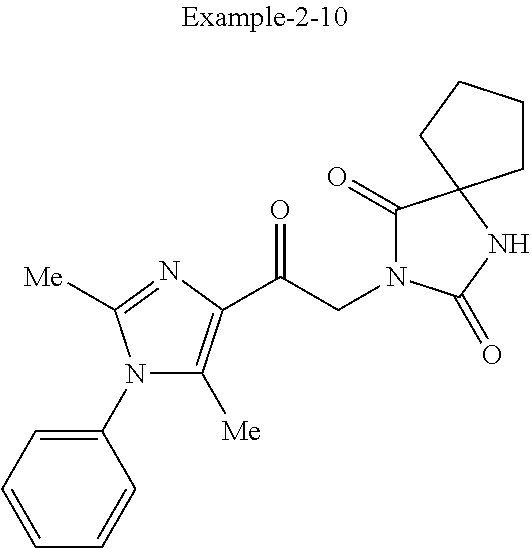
C1(N2C([Me])=C(C(CN3C(=O)C4(NC3=O)CCCC4)=O)N=C2[Me])=CC=CC=C1
